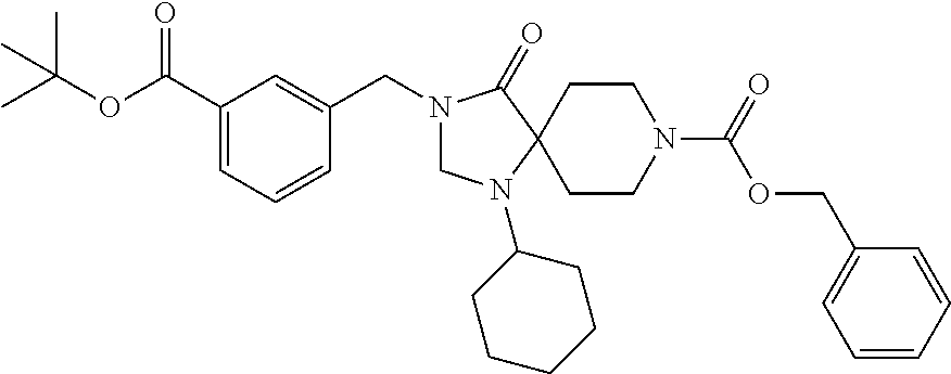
CC(OC(C1=CC=CC(CN2CN(C3CCCCC3)C3(C2=O)CCN(C(OCC2=CC=CC=C2)=O)CC3)=C1)=O)(C)C
